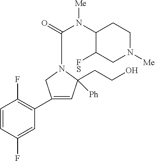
C1=CC(F)=CC(C2=CC(CCO)([Ph])N(C(N([Me])C3C([FS])CN([Me])CC3)=O)C2)=C1F
